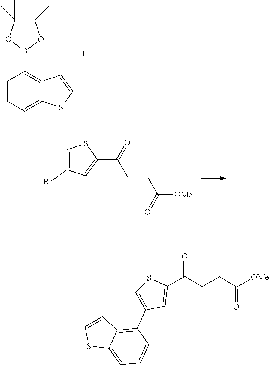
C1=CC=C2C(=C1B1OC(C)(C)C(C)(C)O1)C=CS2.C1=C(Br)C=C(C(=O)CCC([OMe])=O)S1.C1=C2C(=C(C3=CSC(C(CCC([OMe])=O)=O)=C3)C=C1)C=CS2
